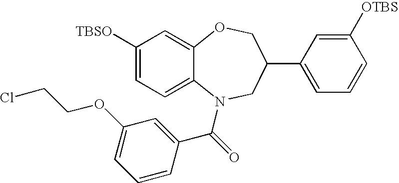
C1([TBSO])=CC=C2C(=C1)OCC(C1=CC=CC([OTBS])=C1)CN2C(C1=CC(OCCCl)=CC=C1)=O
